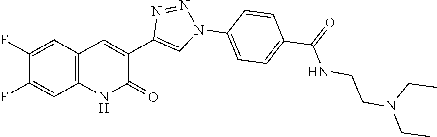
C12=C(C=C(F)C(F)=C1)C=C(C1=CN(C3=CC=C(C(=O)NCCN(CC)CC)C=C3)N=N1)C(=O)N2
